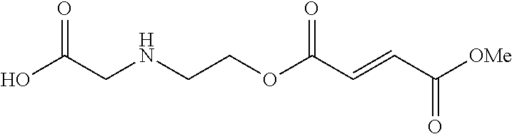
N(CCOC(C=CC([OMe])=O)=O)CC(O)=O
